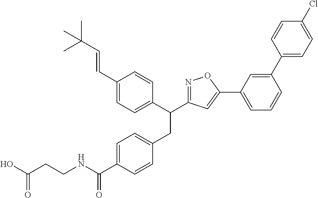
C1=C(C(NCCC(O)=O)=O)C=CC(CC(C2=CC=C(C=CC(C)(C)C)C=C2)C2=NOC(C3=CC=CC(C4=CC=C(Cl)C=C4)=C3)=C2)=C1
